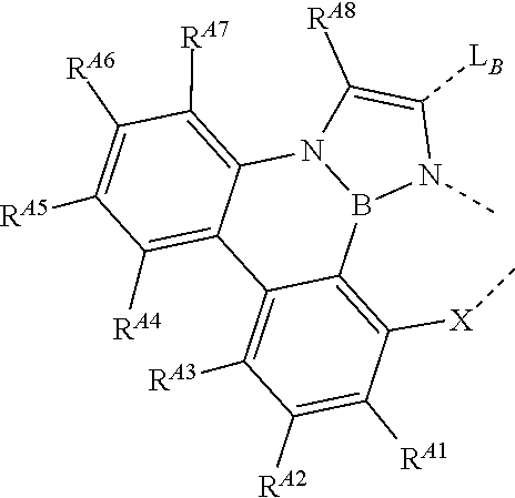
B12C3=C([X]C)C([RA1])=C([RA2])C([RA3])=C3C3=C([RA4])C([RA5])=C([RA6])C([RA7])=C3N1C([RA8])=C([LB])N2C
